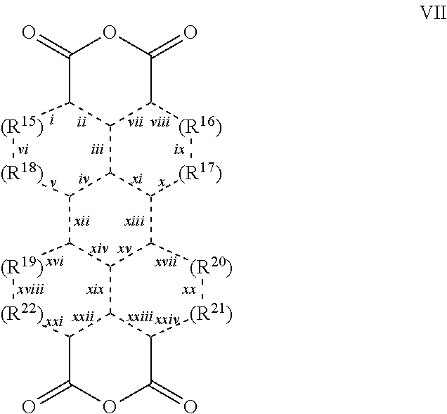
C1(=O)C2C3C(C(=O)O1)[(R16)][(R17)]C1C3C([(R18)][(R15)]2)C2C3C1[(R20)][(R21)]C1C3C([(R22)][(R19)]2)C(=O)OC1=O
